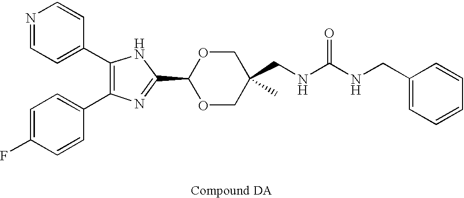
C1(C2=CC=NC=C2)=C(C2=CC=C(F)C=C2)N=C(C2OCC(CNC(NCC3=CC=CC=C3)=O)(C)CO2)N1
